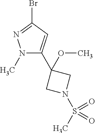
N1(C)C(C2(OC)CN(S(C)(=O)=O)C2)=CC(Br)=N1
